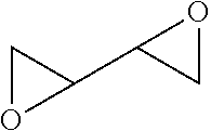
C1OC1C1CO1
